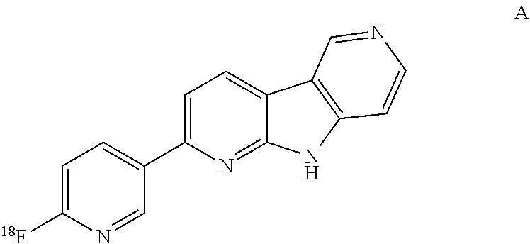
C1=C([18F])N=CC(C2=CC=C3C(=N2)NC2=C3C=NC=C2)=C1
